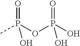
CP(OP(O)(=O)O)(=O)O
